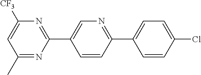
C1=CC(Cl)=CC=C1C1=NC=C(C2=NC([CF3])=CC(C)=N2)C=C1
